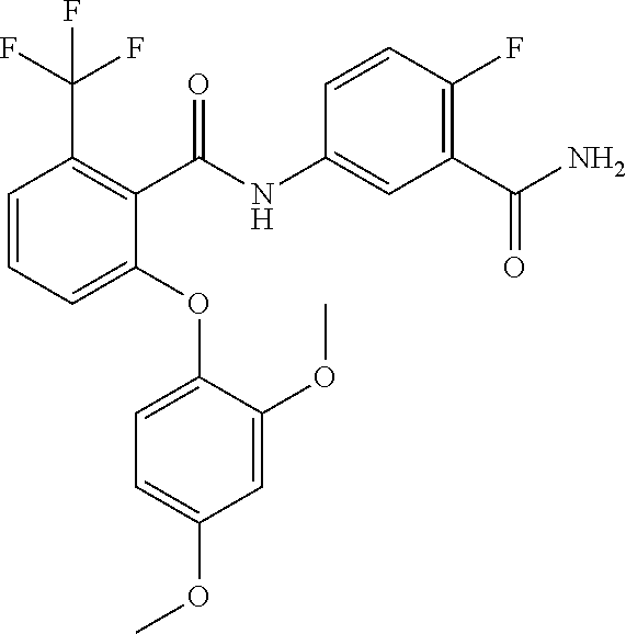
C1=CC=C(OC2=CC=C(OC)C=C2OC)C(C(NC2=CC(C(N)=O)=C(F)C=C2)=O)=C1C(F)(F)F
